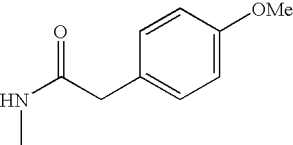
C(C1=CC=C([OMe])C=C1)C(NC)=O
